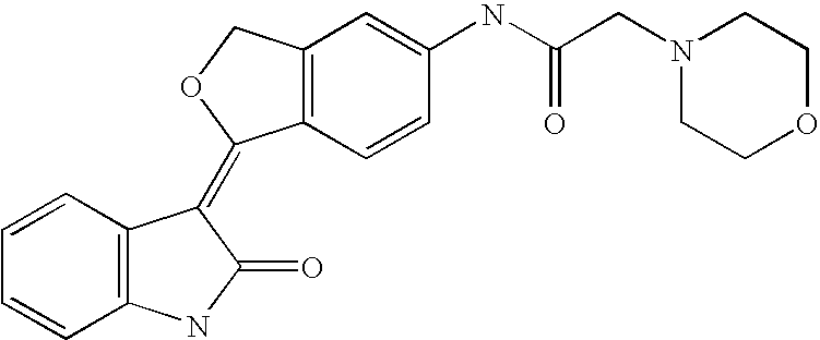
C12=C(C=C(NC(CN3CCOCC3)=O)C=C1)COC2=C1C2=C(C=CC=C2)NC1=O
